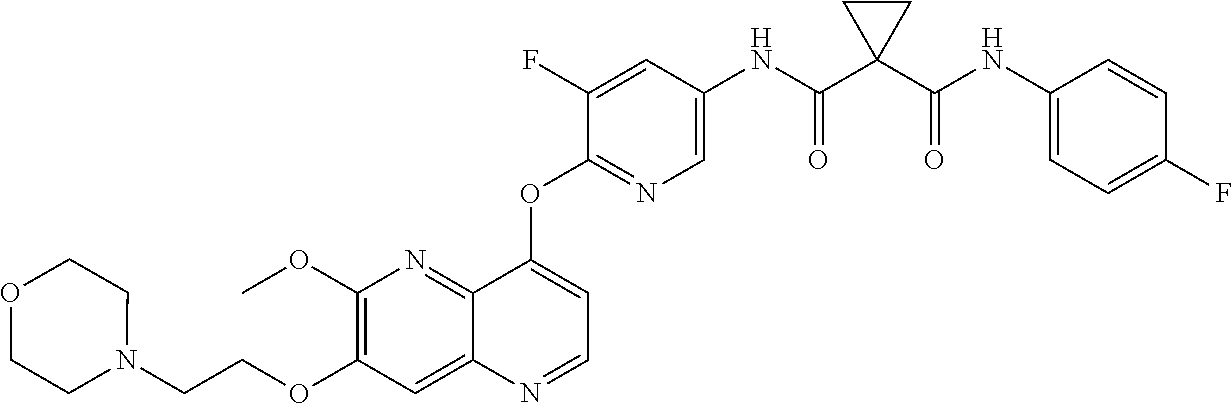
C1(OCCN2CCOCC2)=C(OC)N=C2C(=C1)N=CC=C2OC1=NC=C(NC(C2(C(NC3=CC=C(F)C=C3)=O)CC2)=O)C=C1F
